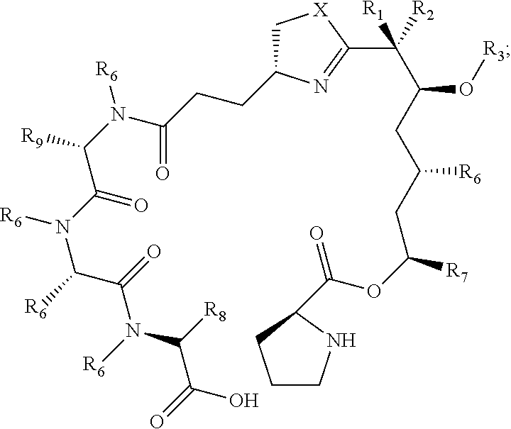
C(C(CC(CC(OC(=O)C1NCCC1)[R7])[R6])O[R3])([R1])(C1=NC(CCC(N(C([R9])C(N([R6])C([R6])C(=O)N([R6])C([R8])C(=O)O)=O)[R6])=O)C[X]1)[R2]
